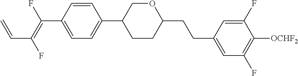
C(C1=CC=C(C2CCC(CCC3=CC(F)=C([OCHF2])C(F)=C3)OC2)C=C1)(=C(F)C=C)F
